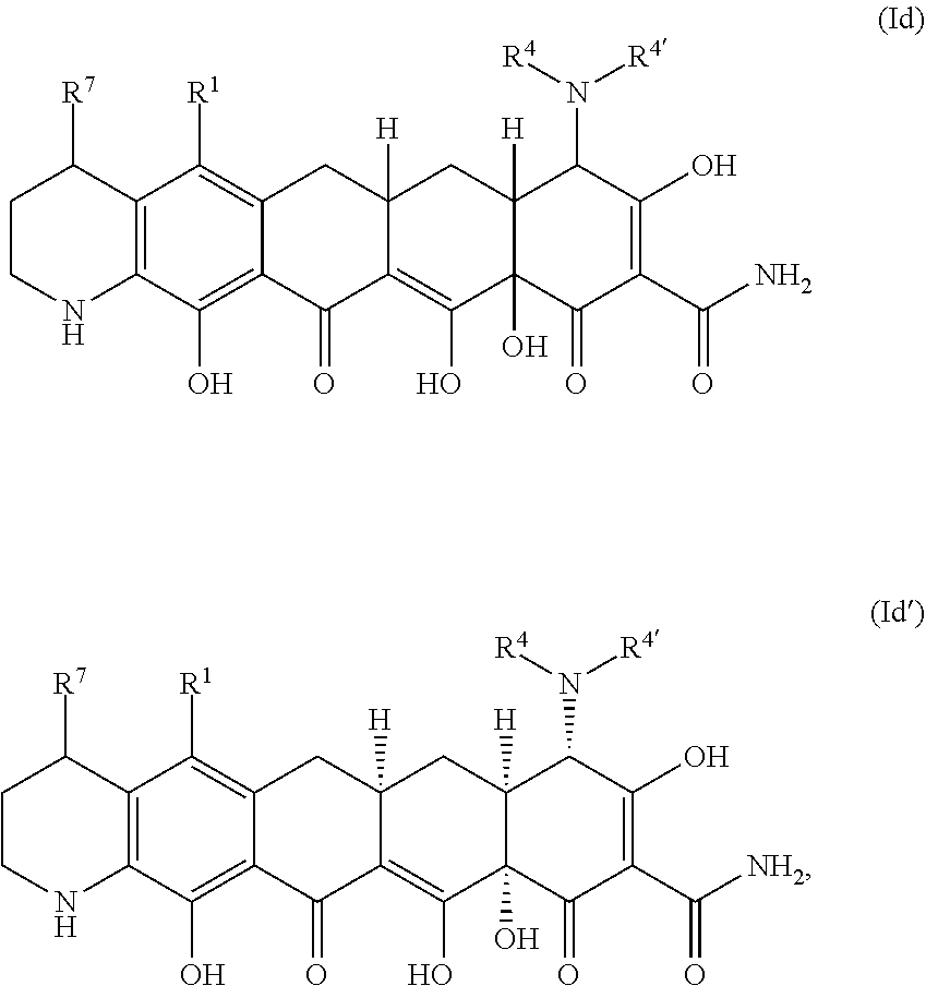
C1CNC2=C(C1[R7])C([R1])=C1C(=C2O)C(=O)C2=C(O)C3(O)C([H])(CC2([H])C1)C(N([R4])[R4])C(O)=C(C(N)=O)C3=O.C1CNC2=C(C1[R7])C([R1])=C1C(=C2O)C(=O)C2=C(O)C3(O)C([H])(CC2([H])C1)C(N([R4])[R4])C(O)=C(C([NH2])=O)C3=O
